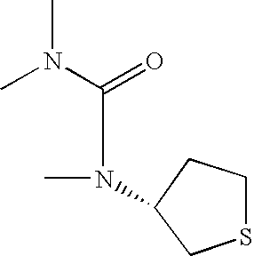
CN(C(=O)N(C)C)C1CSCC1
